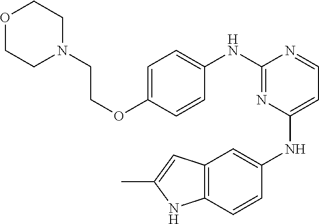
C1=C(OCCN2CCOCC2)C=CC(NC2=NC(NC3=CC4=C(C=C3)NC(C)=C4)=CC=N2)=C1
